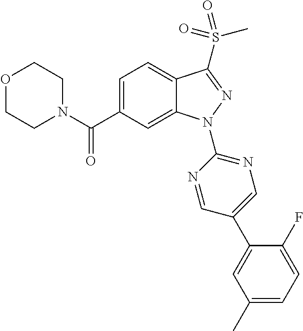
O1CCN(C(C2=CC=C3C(=C2)N(C2=NC=C(C4=CC(C)=CC=C4F)C=N2)N=C3S(C)(=O)=O)=O)CC1
